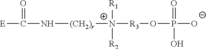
[E]C(=O)N[(CH2)r][N+]([R3]OP([O-])(=O)O)([R1])[R2]
